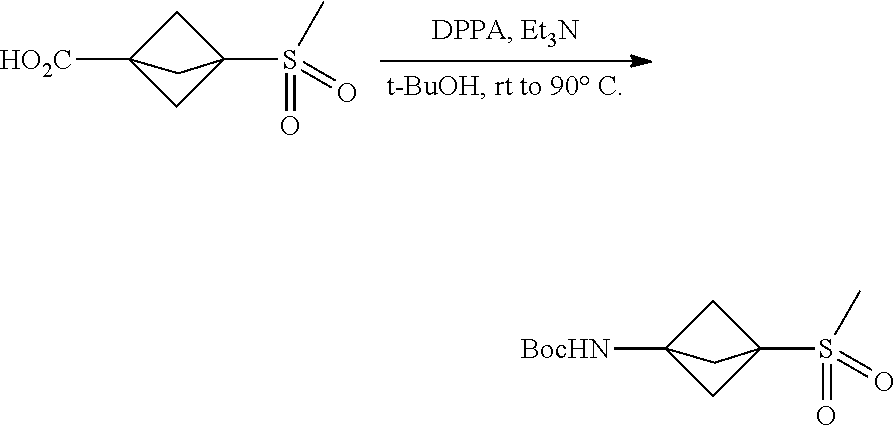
C1C2([BocHN])CC1(S(C)(=O)=O)C2.C1C2([HO2C])CC1(S(C)(=O)=O)C2
